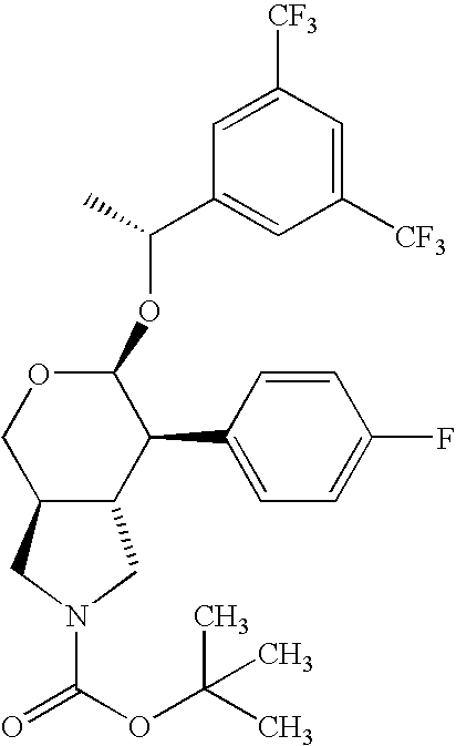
C12C(C3=CC=C(F)C=C3)C(OC(C3=CC([CF3])=CC([CF3])=C3)C)OCC1CN(C(OC(C)(C)C)=O)C2
